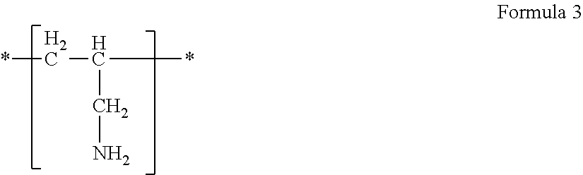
C(C(*)CN)*
